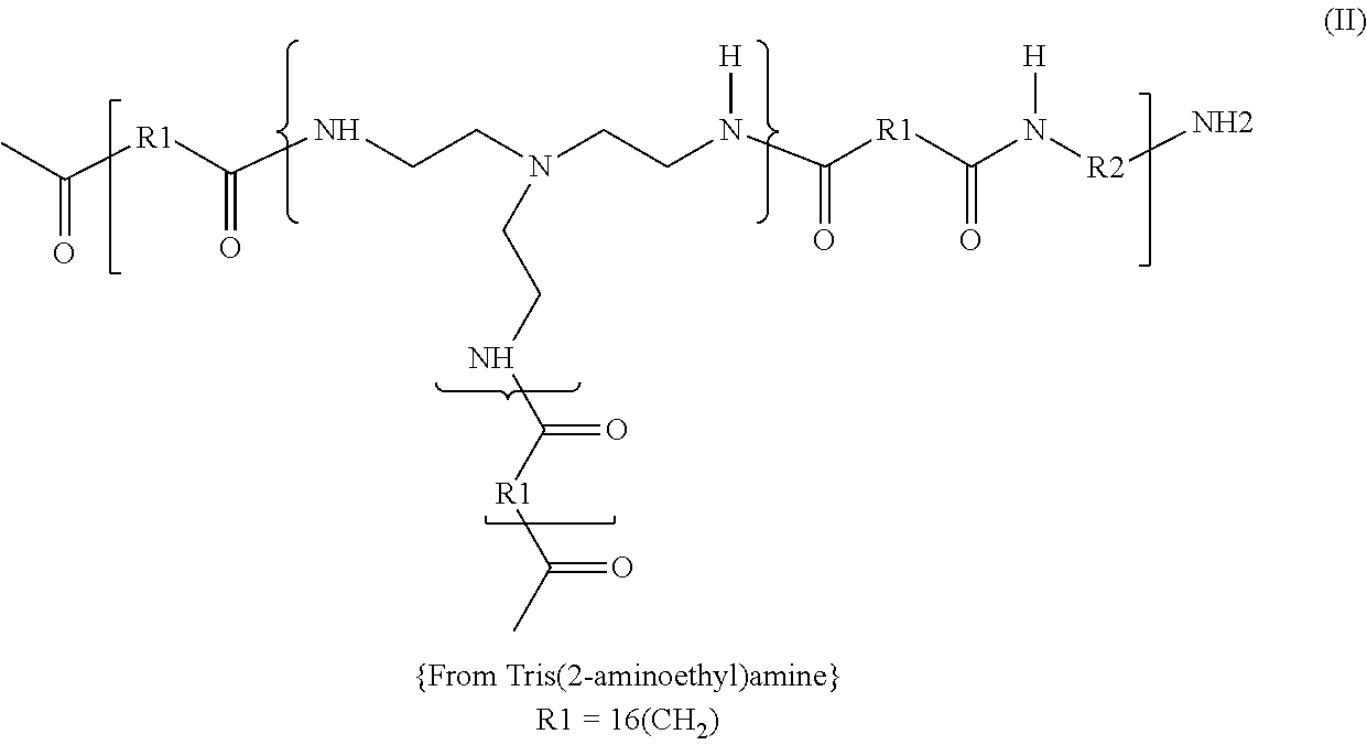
CC([R1]C(NCCN(CCN(C(=O)[R1]C(N([H])[R2]N)=O)[H])CCNC([R1]C(C)=O)=O)=O)=O
